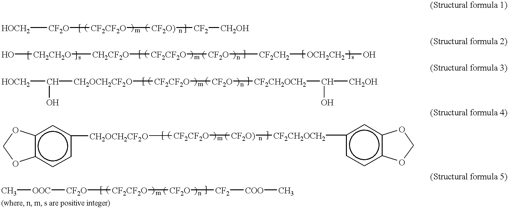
[HOCH2][CF2O][CF2CF2O][CF2O)][CF2][CH2OH].O[CH2CH2O][CH2CF2O][CF2CF2O][CF2O][CF2CH2][OCH2CH2]O.[HOCH2]C([CH2OCH2CF2O][CF2CF2O][CF2O][CF2CH2OCH2]C([CH2OH])O)O.C[OOC][CF2O][CF2CF2O][CF2O][CF2][COO]C.c12c(ccc([CH2OCH2CF2O][CF2CF2O][CF2O)][CF2CH2OCH2]c3ccc4c(c3)OCO4)c1)OCO2
